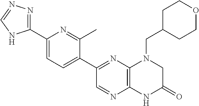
C1(C2=NN=CN2)=CC=C(C2=NC3=C(N=C2)NC(=O)CN3CC2CCOCC2)C(C)=N1
